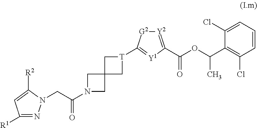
C1([R1])=NN(CC(N2CC3(C2)C[T](C2=[Y1]C(C(OC(C4=C(Cl)C=CC=C4Cl)C)=O)=[Y2][G2]2)C3)=O)C([R2])=C1
